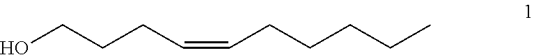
OCCCC=CCCCCC
